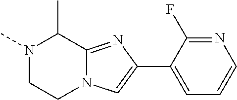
N1(C)CCN2C(=NC(C3=CC=CN=C3F)=C2)C1C
